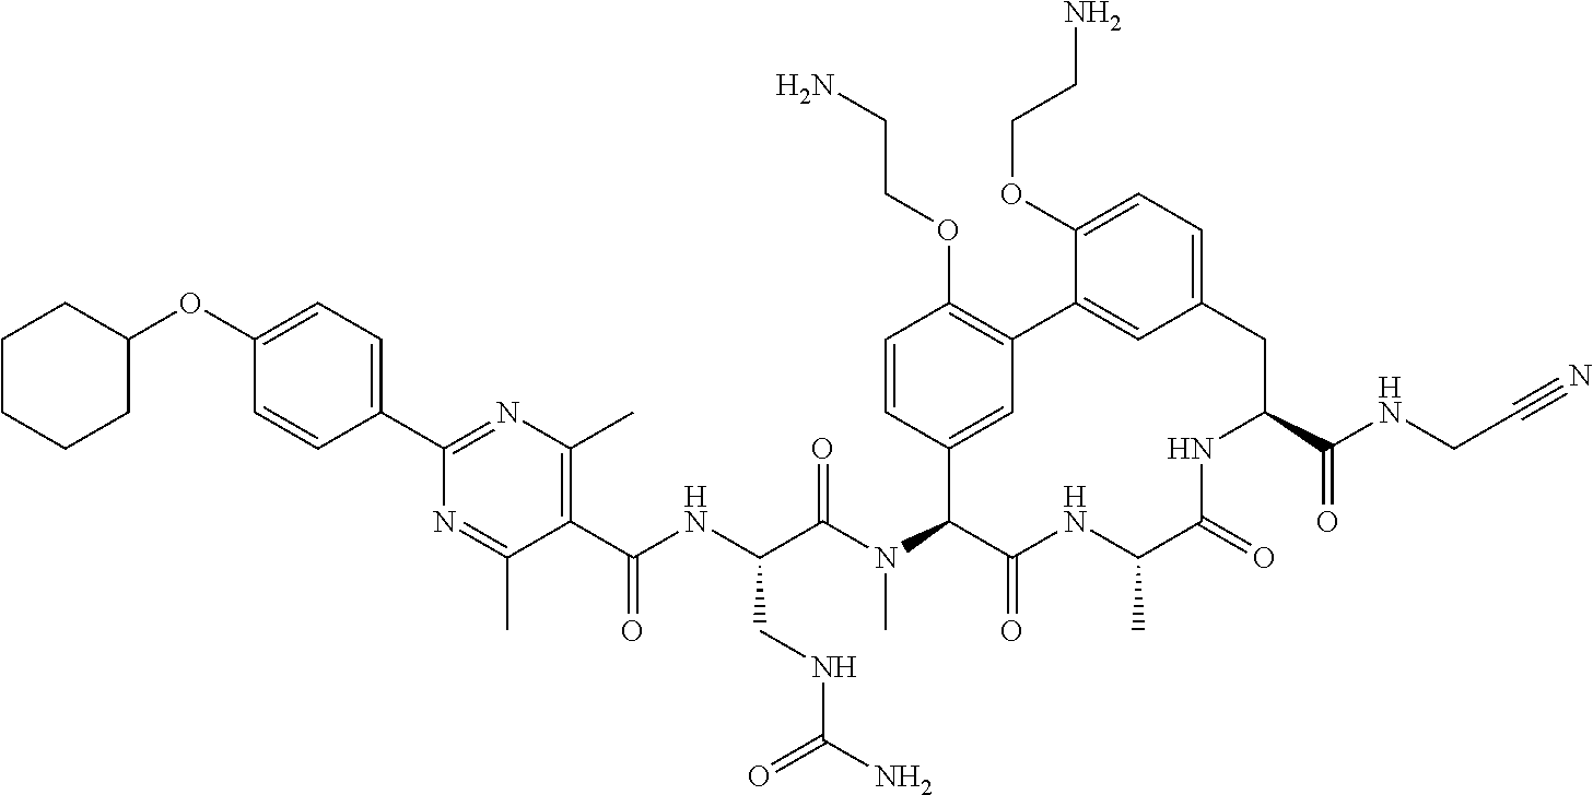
C1(OC2=CC=C(C3=NC(C)=C(C(=O)NC(CNC(N)=O)C(=O)N(C)C4C5=CC(=C(OCCN)C=C5)C5=CC(=CC=C5OCCN)CC(C(=O)NCC#N)NC(=O)C(C)NC4=O)C(C)=N3)C=C2)CCCCC1
